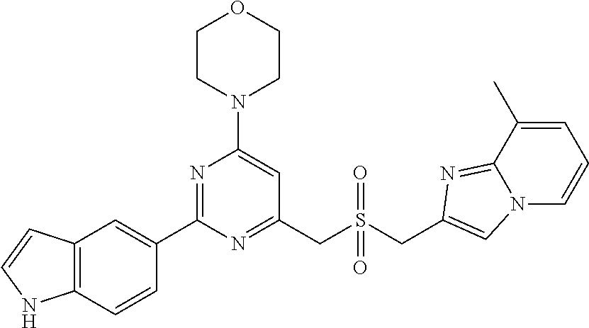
C1CN(C2=CC(CS(CC3=CN4C(=N3)C(C)=CC=C4)(=O)=O)=NC(C3=CC4=C(C=C3)NC=C4)=N2)CCO1
